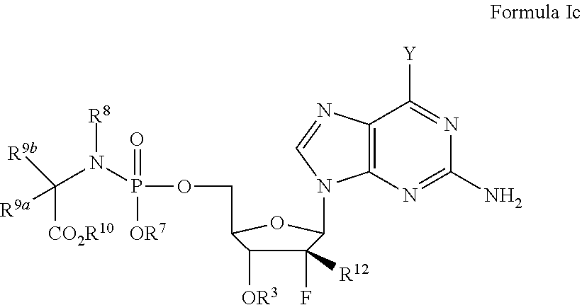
C1(F)([R12])C([OR3])C(COP(N(C([R9b])([CO2R10])[R9a])[R8])(=O)[OR7])OC1N1C2=C(C([Y])=NC(N)=N2)N=C1
